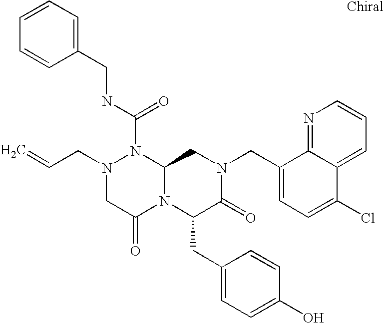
N1(C(NCC2=CC=CC=C2)=O)N(CC=C)CC(=O)N2C1CN(CC1=CC=C(Cl)C3=CC=CN=C13)C(=O)C2CC1=CC=C(O)C=C1
